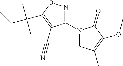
C1(N2CC(C)=C(OC)C2=O)=NOC(C(CC)(C)C)=C1C#N
